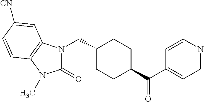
N1(CC2CCC(C(C3=CC=NC=C3)=O)CC2)C(=O)N(C)C2=C1C=C([CN])C=C2
